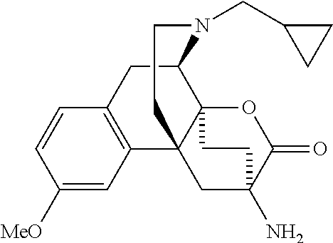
C1([MeO])=CC2=C(C=C1)CC1C34C2(CC(N)(C(=O)O3)CC4)CCN1CC1CC1
